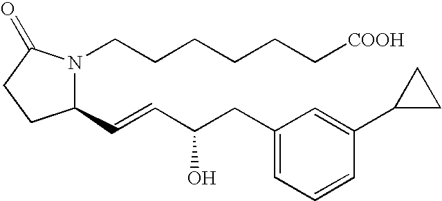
C1(C=CC(O)CC2=CC=CC(C3CC3)=C2)N(CCCCCC[COOH])C(=O)CC1
